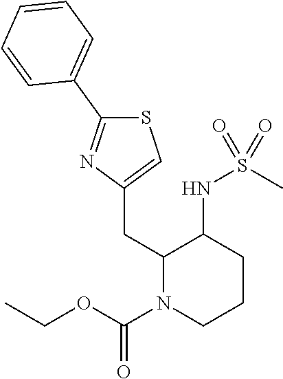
C1(C2=CC=CC=C2)=NC(CC2N(C(OCC)=O)CCCC2NS(C)(=O)=O)=CS1
